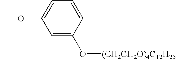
C1=C(O[(CH2CH2O)4C12H25])C=CC=C1OC
